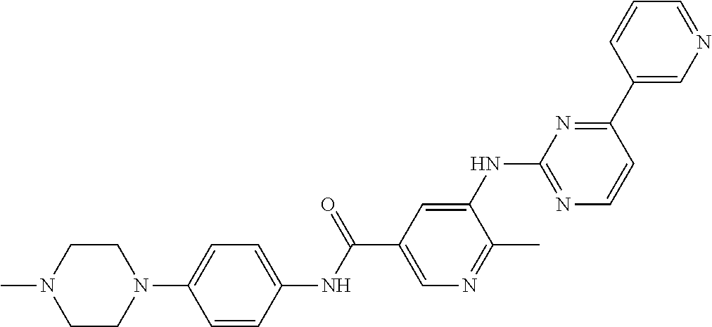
N1(C2=CC=C(NC(C3=CN=C(C)C(NC4=NC=CC(C5=CN=CC=C5)=N4)=C3)=O)C=C2)CCN(C)CC1
